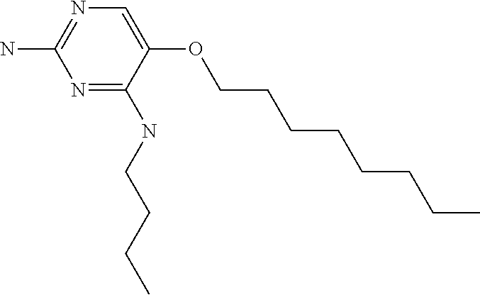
N1=C(NCCCC)C(OCCCCCCCC)=CN=C1N
